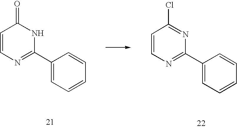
C1=CN=C(C2=CC=CC=C2)N=C1Cl.C1=CN=C(C2=CC=CC=C2)NC1=O
